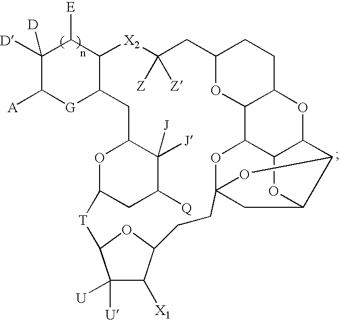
C1([D])([D])C([A])[G]C2C(C1[E])[X2]C([Z])([Z])CC1OC3C(CC1)OC1C4C3OC3(CC(O4)C1O3)CCC1C([X1])C([U])([U])C([T]C3OC(C2)C([J])([J])C([Q])C3)O1
